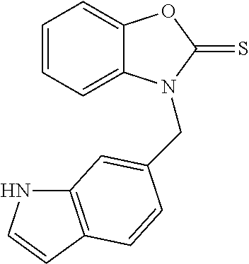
C1=CC=C2C(=C1)OC(=S)N2CC1=CC2=C(C=CN2)C=C1
